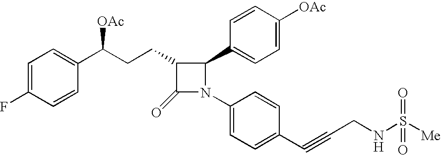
C1=C(F)C=CC(C(CCC2C(=O)N(C3=CC=C(C#CCNS([Me])(=O)=O)C=C3)C2C2=CC=C([OAc])C=C2)[OAc])=C1
